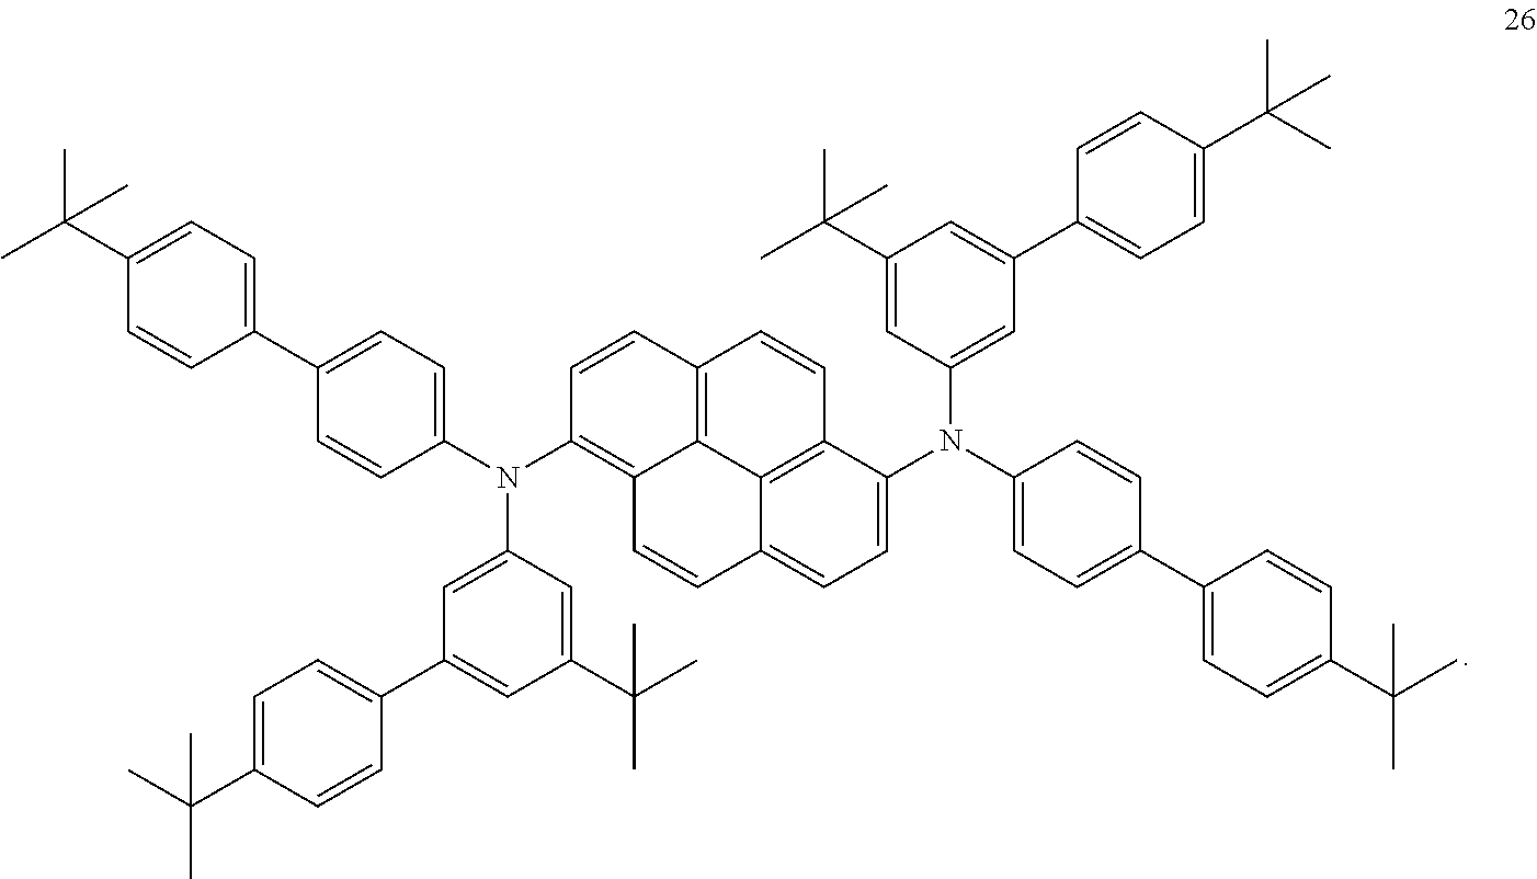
C1(C(C)(C)C)=CC=C(C2=CC=C(N(C3=C4C5=C(C=C3)C=CC3=C5C(=CC=C3N(C3=CC=C(C5=CC=C(C(C)(C)C)C=C5)C=C3)C3=CC(C5=CC=C(C(C)(C)C)C=C5)=CC(C(C)(C)C)=C3)C=C4)C3=CC(C4=CC=C(C(C)(C)C)C=C4)=CC(C(C)(C)C)=C3)C=C2)C=C1
